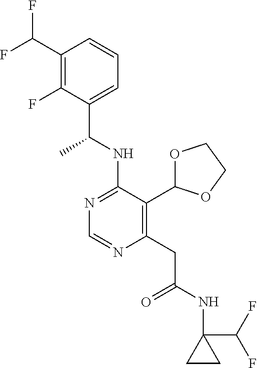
N1=C(NC(C)C2=CC=CC(C(F)F)=C2F)C(C2OCCO2)=C(CC(=O)NC2(C(F)F)CC2)N=C1
